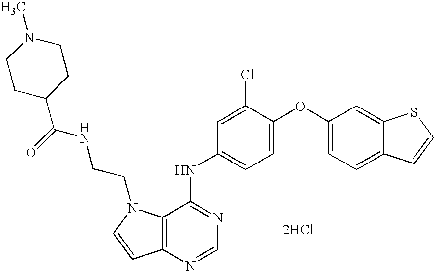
C12=C(N=CN=C1NC1=CC=C(OC3=CC=C4C(=C3)SC=C4)C(Cl)=C1)C=CN2CCNC(C1CCN(C)CC1)=O.[2HCl]
